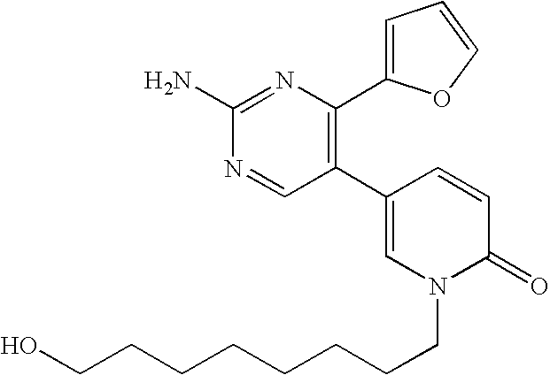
C1(C2=C(C3=CC=CO3)N=C(N)N=C2)=CN(CCCCCCCCO)C(=O)C=C1
